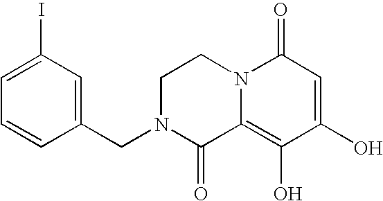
C1N(CC2=CC(I)=CC=C2)C(=O)C2=C(O)C(O)=CC(=O)N2C1
